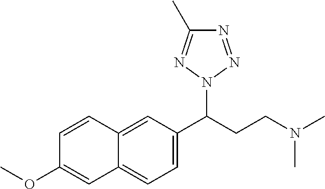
C1=C2C(=CC(C(CCN(C)C)N3N=C(C)N=N3)=C1)C=CC(OC)=C2
